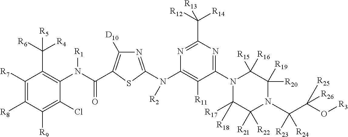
C1([R7])=C([R8])C([R9])=C(Cl)C(N(C(=O)C2=C([D10])N=C(N(C3=C([R11])C(N4C([R17])([R18])C([R21])([R22])N(C(C(O[R3])([R25])[R26])([R23])[R24])C([R20])([R19])C4([R15])[R16])=NC(C([R12])([R14])[R13])=N3)[R2])S2)[R1])=C1C([R6])([R4])[R5]
